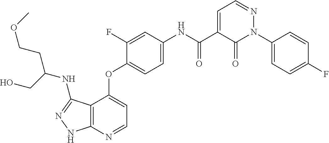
C12=C(N=CC=C1OC1=CC=C(NC(C3=CC=NN(C4=CC=C(F)C=C4)C3=O)=O)C=C1F)NN=C2NC(CCOC)CO
